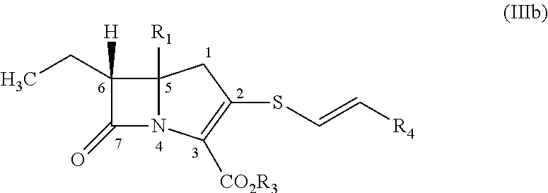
C12([R1])N(C([CO2R3])=C(SC=C[R4])C1)C(=O)C2([H])CC
